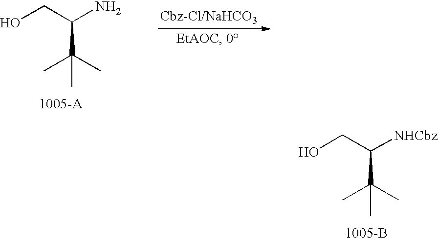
OCC(N)C(C)(C)C.OCC([NHCbz])C(C)(C)C
